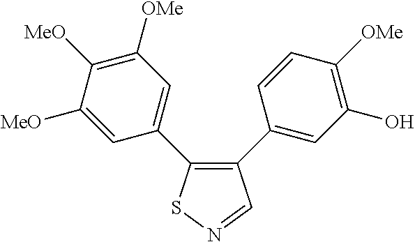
C1([MeO])=CC(C2=C(C3=CC(O)=C([OMe])C=C3)C=NS2)=CC([OMe])=C1[MeO]
